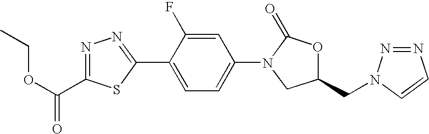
C1(C2=NN=C(C(OCC)=O)S2)=CC=C(N2C(=O)OC(CN3N=NC=C3)C2)C=C1F
